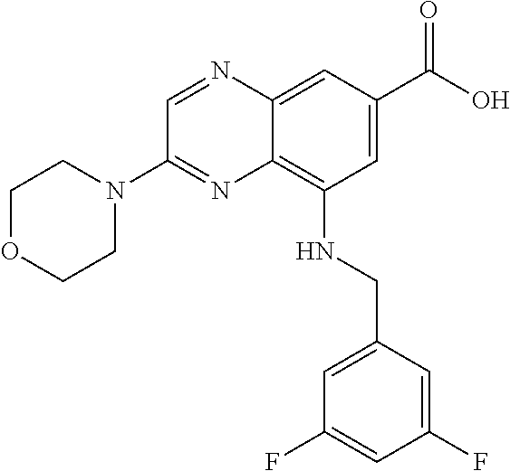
C12=CC(C(O)=O)=CC(NCC3=CC(F)=CC(F)=C3)=C1N=C(N1CCOCC1)C=N2
